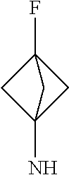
C1C2(N)CC1(F)C2
